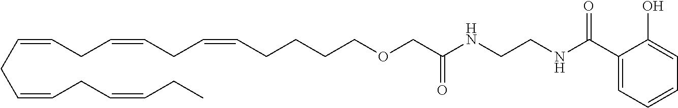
C(CC=CCC=CCC=CCCCCOCC(=O)NCCNC(C1=CC=CC=C1O)=O)=CCC=CCC
